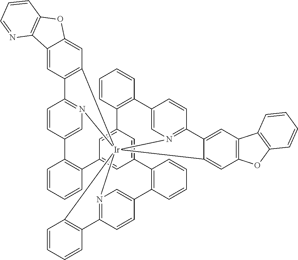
C12=CC3=C(C=C1OC1=C2N=CC=C1)[Ir]1245N6=C3C=CC(=C6)C3=C(C=CC=C3)C3=CC(=CC(=C3)C3=C(C=CC=C3)C3=CN1=C(C=C3)C1=CC3=C(C=C12)OC1=C3C=CC=C1)C1=C(C=CC=C1)C1=CN4=C(C=C1)C1=C5C=CC=C1
